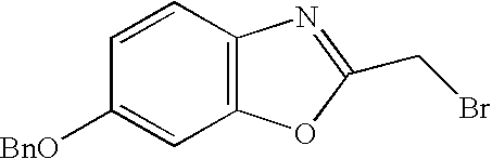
C12=C(C=CC([BnO])=C1)N=C(CBr)O2
